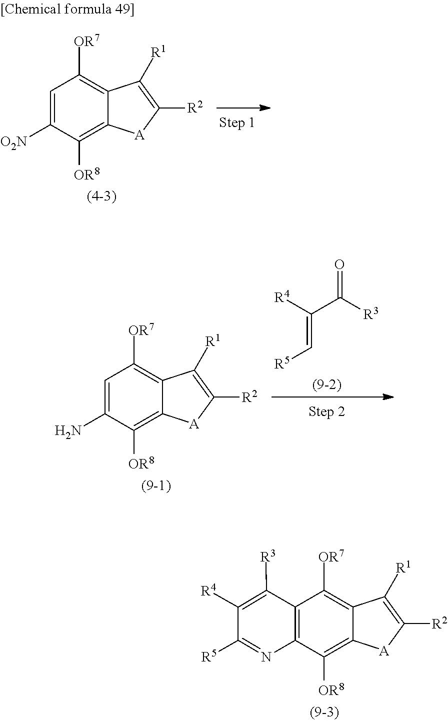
C1=C([O2N])C([OR8])=C2C(=C1[OR7])C([R1])=C([R2])[A]2.C1=C(N)C([OR8])=C2C(=C1[OR7])C([R1])=C([R2])[A]2.[R5]C=C(C(=O)[R3])[R4].C12=C(C([OR8])=C3C(=C1[OR7])C([R1])=C([R2])[A]3)N=C([R5])C([R4])=C2[R3]
